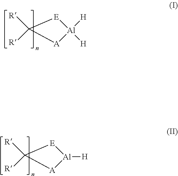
[R]C1([R])[E][Al]([H])([H])[A]1.[R]C1([R])[E][Al]([H])[A]1
